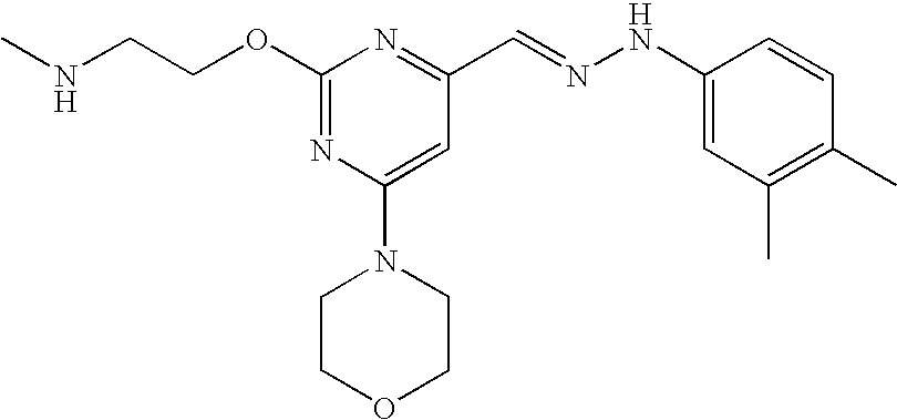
C(COC1=NC(N2CCOCC2)=CC(C=NNC2=CC(C)=C(C)C=C2)=N1)NC
